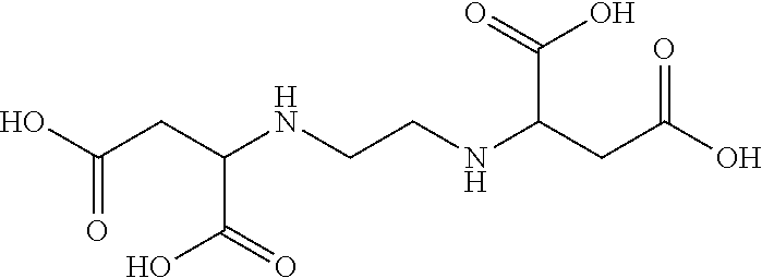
C(=O)(CC(C(O)=O)NCCNC(CC(O)=O)C(=O)O)O
